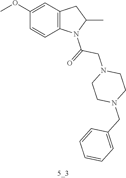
C12=C(C=C(OC)C=C1)CC(C)N2C(=O)CN1CCN(CC2=CC=CC=C2)CC1
